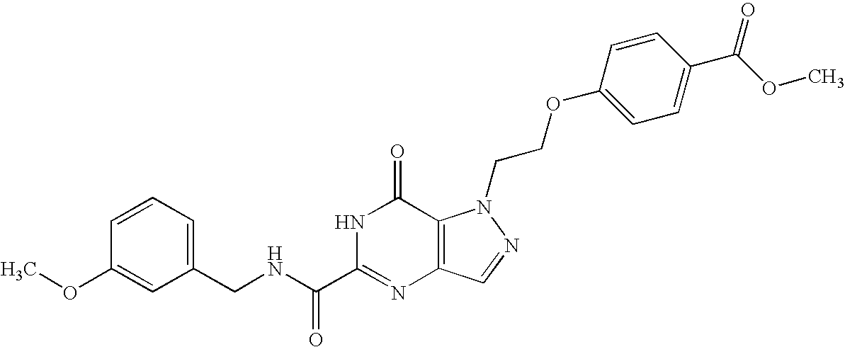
C1(CNC(C2=NC3=C(C(=O)N2)N(CCOC2=CC=C(C(OC)=O)C=C2)N=C3)=O)=CC=CC(OC)=C1
